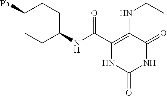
C(C1=C(NCC)C(=O)NC(=O)N1)(=O)NC1CCC([Ph])CC1
